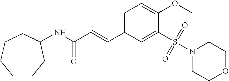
C1CCC(NC(=O)C=CC2=CC=C(OC)C(S(=O)(=O)N3CCOCC3)=C2)CCC1
